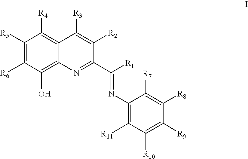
C1([R5])=C([R6])C(O)=C2C(=C1[R4])C([R3])=C([R2])C(C(=NC1=C([R11])C([R10])=C([R9])C([R8])=C1[R7])[R1])=N2
